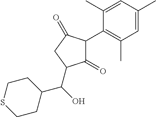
C1(=O)C(C2=C(C)C=C(C)C=C2C)C(=O)CC1C(C1CCSCC1)O
